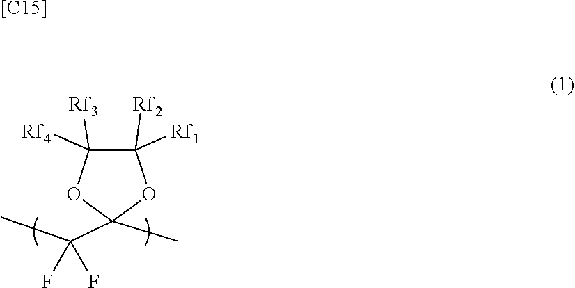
C1([Rf1])([Rf2])C([Rf3])([Rf4])OC(C(C)(F)F)(C)O1.[[C15]]
